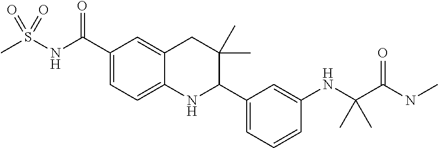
C1(C(=O)NS(C)(=O)=O)=CC=C2C(=C1)CC(C)(C)C(C1=CC=CC(NC(C(NC)=O)(C)C)=C1)N2
